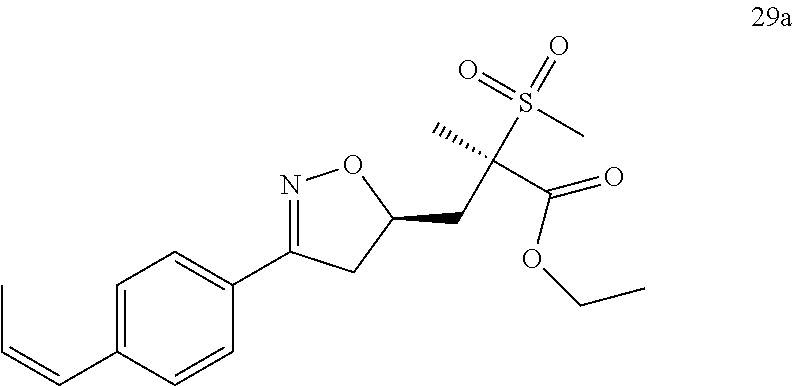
C1=C(C=CC)C=CC(C2=NOC(CC(C)(S(=O)(C)=O)C(=O)OCC)C2)=C1
